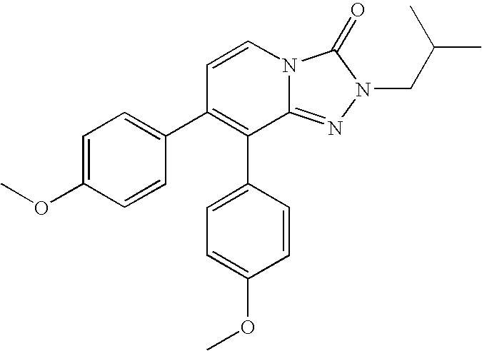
C1=CN2C(=NN(CC(C)C)C2=O)C(C2=CC=C(OC)C=C2)=C1C1=CC=C(OC)C=C1
